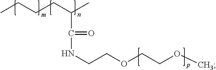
CCCCC(C)C(NCCOCCOC)=O
